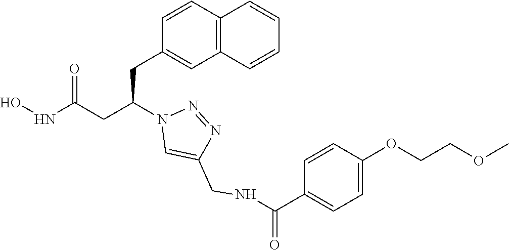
C1(CC(CC(NO)=O)N2C=C(CNC(C3=CC=C(OCCOC)C=C3)=O)N=N2)=CC2=C(C=C1)C=CC=C2
